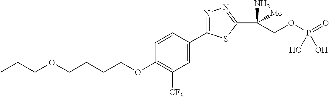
C(OCCCCOC1=C([CF3])C=C(C2=NN=C(C(N)([Me])COP(O)(=O)O)S2)C=C1)CC
